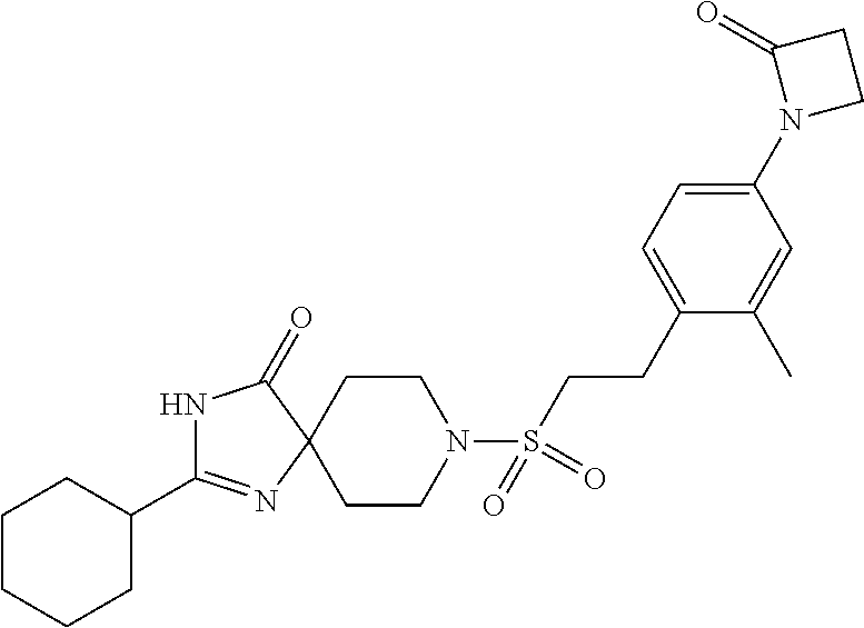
N1C(C2CCCCC2)=NC2(C1=O)CCN(S(CCC1=CC=C(N3CCC3=O)C=C1C)(=O)=O)CC2
